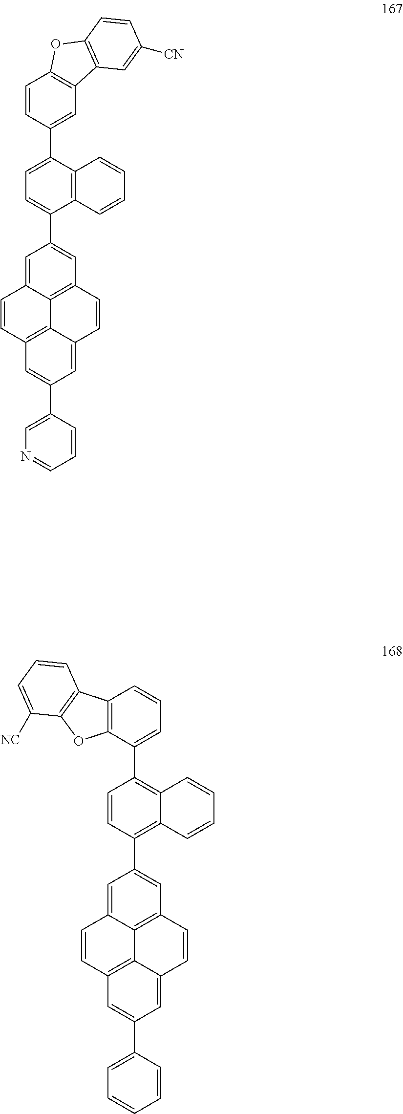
C1=C2C3=C(C=C1C1=CC=C(C4=CC5=C(C=C4)OC4=C5C=C([CN])C=C4)C4=C1C=CC=C4)C=CC1=CC(C4=CN=CC=C4)=CC(=C31)C=C2.C1=C2C3=C(C=C1C1=C4C(=C(C5=CC=CC6=C5OC5=C6C=CC=C5[NC])C=C1)C=CC=C4)C=CC1=CC(C4=CC=CC=C4)=CC(=C31)C=C2
